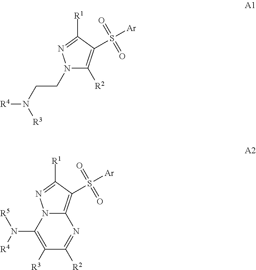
N1(CCN([R4])[R3])C([R2])=C(S([Ar])(=O)=O)C([R1])=N1.C12=C(S([Ar])(=O)=O)C([R1])=NN1C(N([R5])[R4])=C([R3])C([R2])=N2
